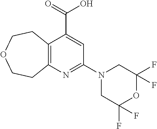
C12=C(N=C(N3CC(F)(F)OC(F)(F)C3)C=C1C(=O)O)CCOCC2
